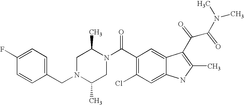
C1(F)=CC=C(CN2C(C)CN(C(C3=C(Cl)C=C4C(=C3)C(C(C(N(C)C)=O)=O)=C(C)N4)=O)C(C)C2)C=C1
